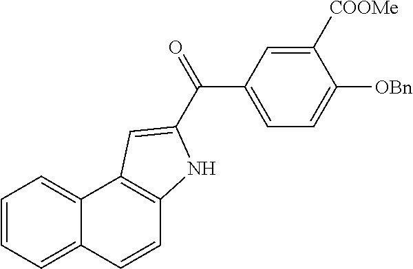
C1=CC2=CC=CC=C2C2=C1NC(C(=O)C1=CC=C([OBn])C([COOMe])=C1)=C2
